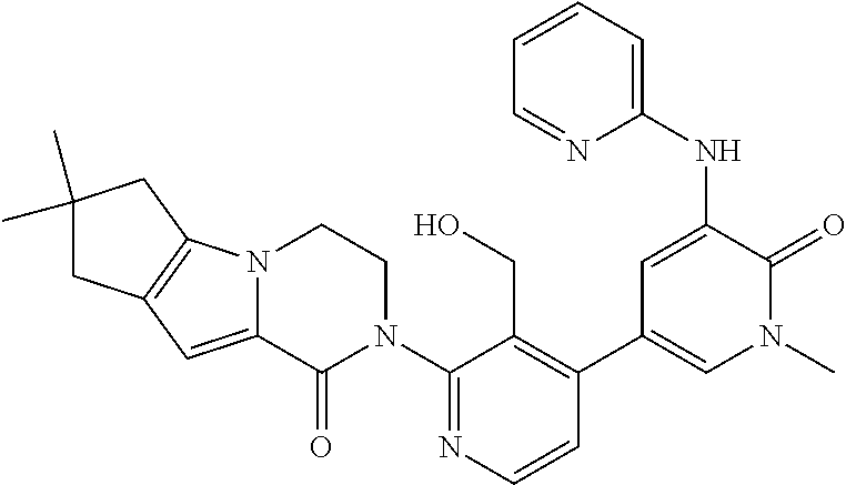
C1(N2CCN3C(=CC4=C3CC(C)(C)C4)C2=O)=NC=CC(C2=CN(C)C(=O)C(NC3=CC=CC=N3)=C2)=C1CO
